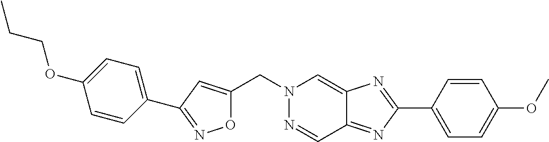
C(N1N=CC2=NC(C3=CC=C(OC)C=C3)=NC2=C1)C1=CC(C2=CC=C(OCCC)C=C2)=NO1
